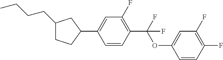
C1(CCCC)CCC(C2=CC(F)=C(C(OC3=CC(F)=C(F)C=C3)(F)F)C=C2)C1
